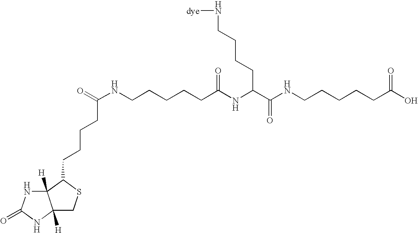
N(CCCCC(NC(CCCCCNC(=O)CCCCC1C2([H])NC(=O)NC2([H])CS1)=O)C(NCCCCCC(O)=O)=O)[dye]
